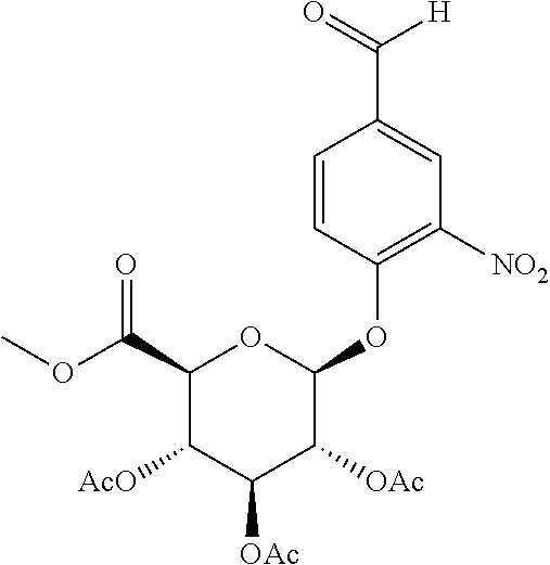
C1(C(=O)[H])=CC([NO2])=C(OC2C([OAc])C([OAc])C([AcO])C(C(OC)=O)O2)C=C1
